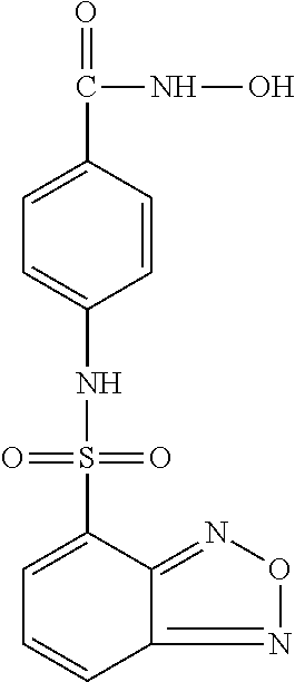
C1=CC(C(=O)NO)=CC=C1NS(C1=CC=CC2=NON=C12)(=O)=O
